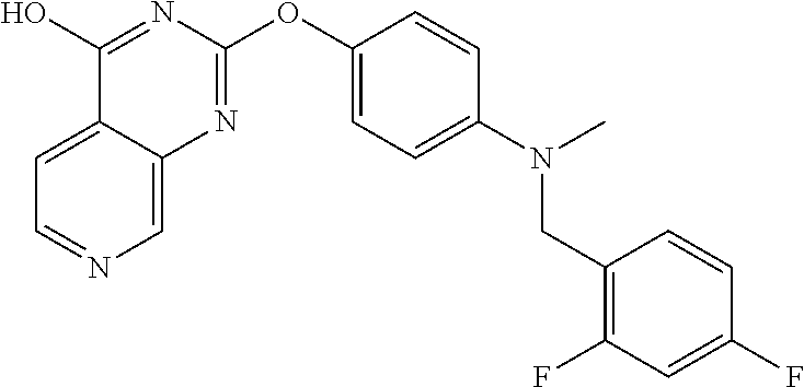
C1(O)=NC(OC2=CC=C(N(C)CC3=C(F)C=C(F)C=C3)C=C2)=NC2=CN=CC=C12
